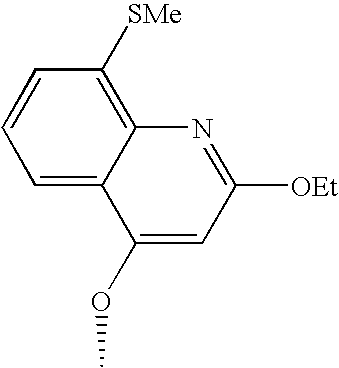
C1=C2C(=C([SMe])C=C1)N=C([OEt])C=C2OC
